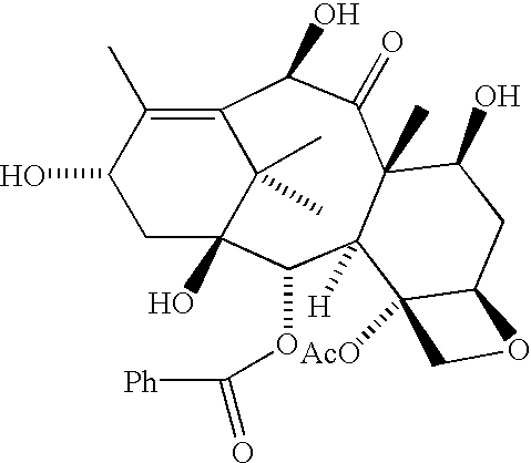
OC1CC2(O)C(C)(C)C(=C1C)C(O)C(=O)C1(C)C([H])(C2OC([Ph])=O)C2([AcO])C(CC1O)OC2
